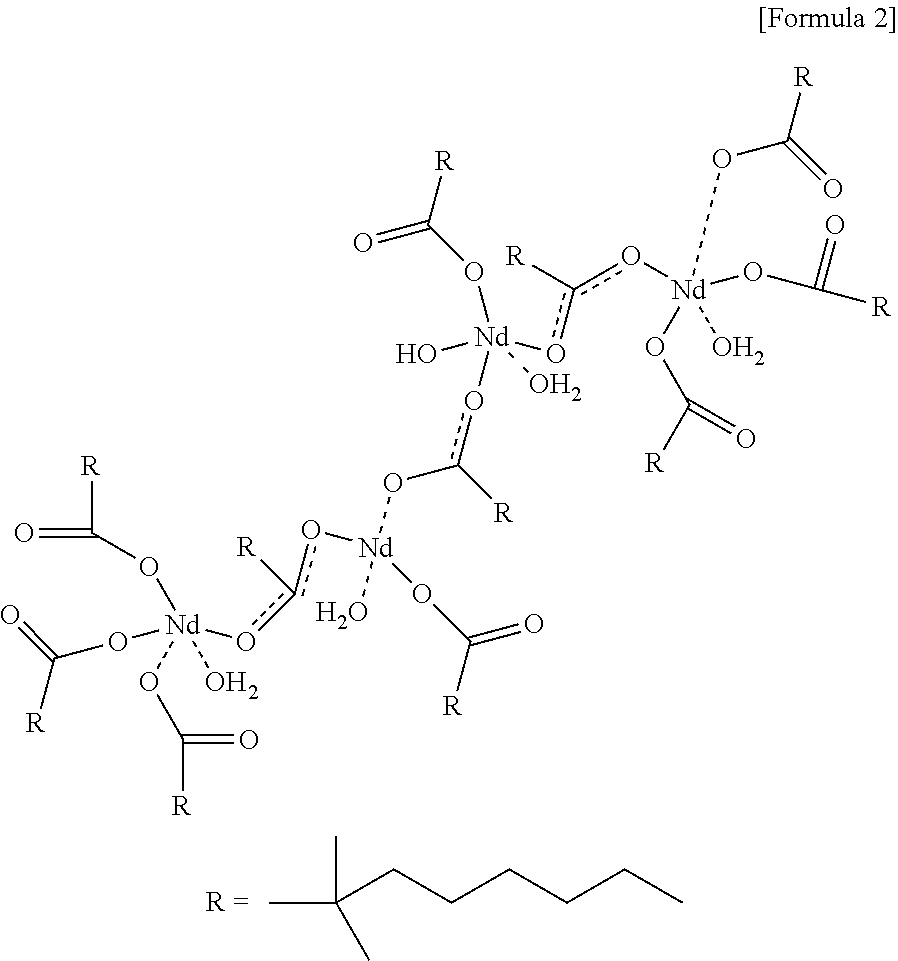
CC(C)(CCCCCC)C.[R]C(=O)O[Nd](OC([R])=O)(OC([R])=O)(O)oc(o[Nd](OC([R])=O)(O)Oc(o[Nd](oc([R])o[Nd](OC([R])=O)(OC([R])=O)(OC([R])=O)O)(O)(O)OC([R])=O)[R])[R]
